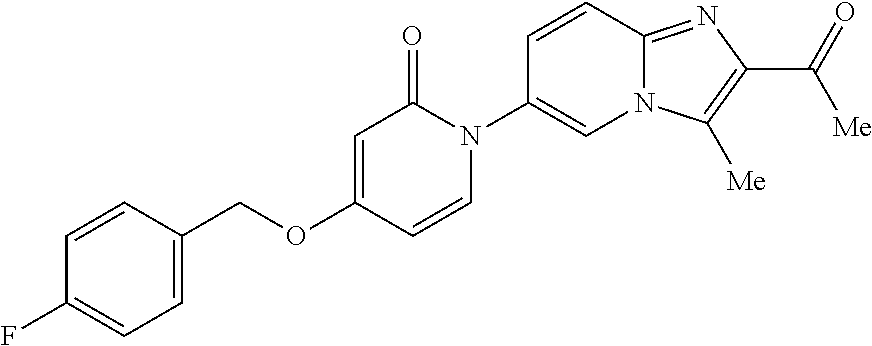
C1(COC2=CC(=O)N(C3=CN4C(=NC(C(=O)[Me])=C4[Me])C=C3)C=C2)=CC=C(F)C=C1
